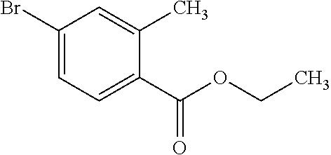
BrC1=CC=C(C(OCC)=O)C(C)=C1
